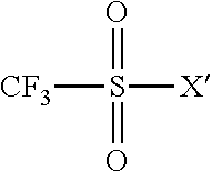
[CF3]S([X])(=O)=O
